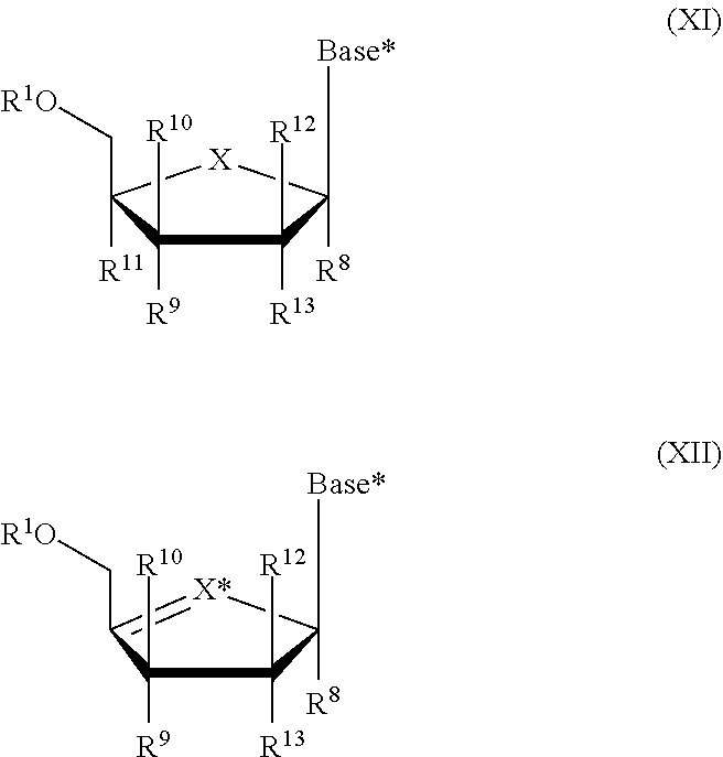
[Base*]C1([R8])C([R13])([R12])C([R9])([R10])C(C[R1O])([R11])[X]1.[Base*]C1([R8])C([R13])([R12])C([R9])([R10])C(C[R1O])=[X*]1
